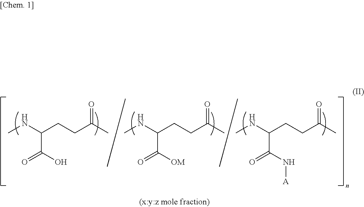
CNC(CCC(C)=O)C(O)=O.CNC(CCC(C)=O)C([OM])=O.CNC(CCC(C)=O)C(N[A])=O
